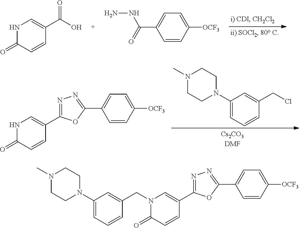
N1(C)CCN(C2=CC=CC(CCl)=C2)CC1.N1C(=O)C=CC(C2=NN=C(C3=CC=C([OCF3])C=C3)O2)=C1.N1C(=O)C=CC(C(=O)O)=C1.C1(C(=O)NN)=CC=C([OCF3])C=C1.N1(CC2=CC(N3CCN(C)CC3)=CC=C2)C(=O)C=CC(C2=NN=C(C3=CC=C([OCF3])C=C3)O2)=C1
